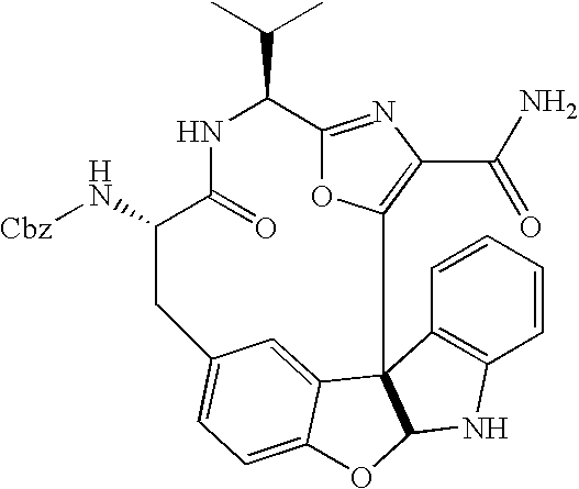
C1=CC=CC2=C1NC1C23C2=CC(=CC=C2O1)CC(N[Cbz])C(=O)NC(C(C)C)C1=NC(C(N)=O)=C3O1
